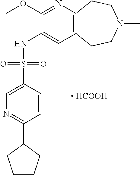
C12=C(CCN(C)CC1)C=C(NS(C1=CN=C(C3CCCC3)C=C1)(=O)=O)C(OC)=N2.[ HCOOH]
